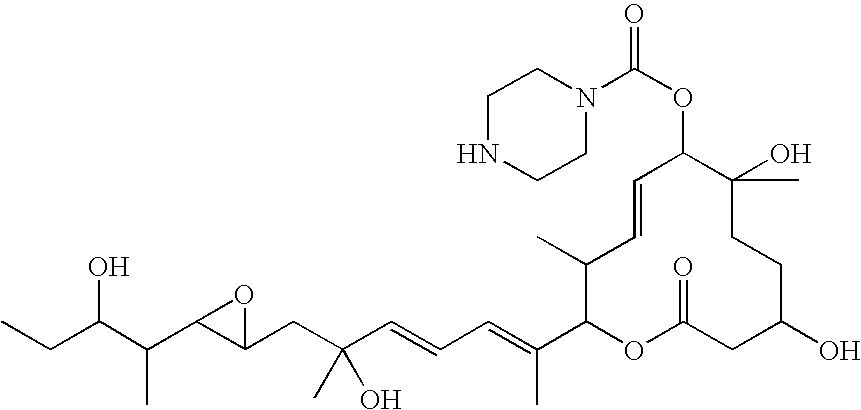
OC(C(C)C1C(CC(O)(C)C=CC=C(C)C2OC(=O)CC(O)CCC(C)(O)C(OC(N3CCNCC3)=O)C=CC2C)O1)CC
